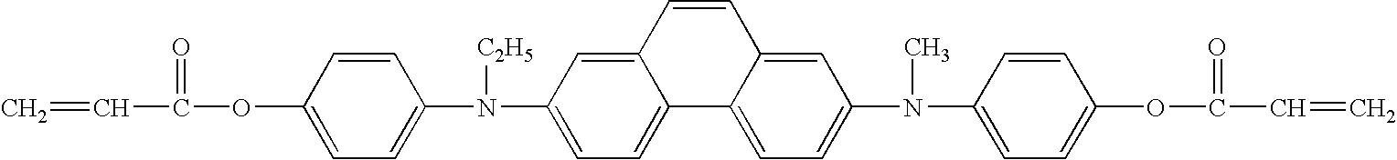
C=CC(=O)OC1=CC=C(N(C2=CC=C3C(=C2)C=CC2=CC(N(C)C4=CC=C(OC(=O)C=C)C=C4)=CC=C32)[C2H5])C=C1
